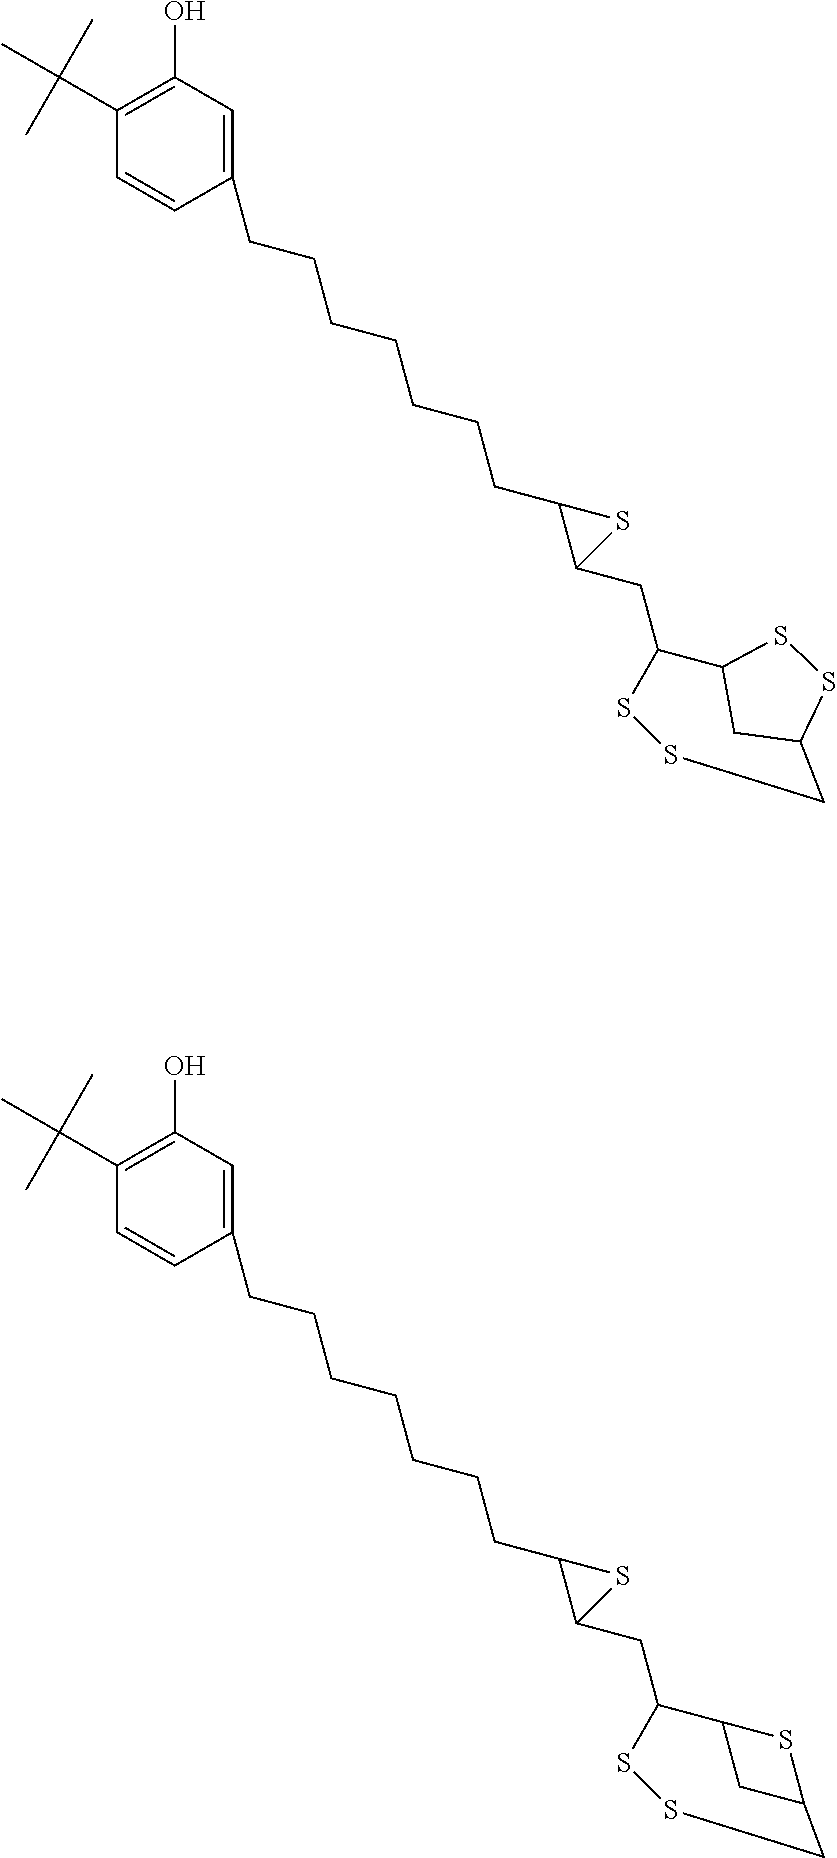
C1=CC(CCCCCCCC2C(CC3C4SC(C4)CSS3)S2)=CC(O)=C1C(C)(C)C.C1=CC(CCCCCCCC2C(CC3SSCC4CC3SS4)S2)=CC(O)=C1C(C)(C)C
